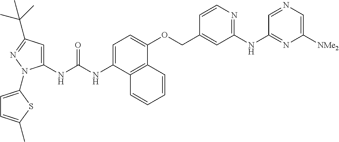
N(C(NC1=CC(C(C)(C)C)=NN1C1=CC=C(C)S1)=O)C1=CC=C(OCC2=CC(NC3=NC([NMe2])=CN=C3)=NC=C2)C2=C1C=CC=C2
